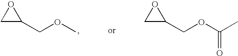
C1C(COC)O1.C1C(COC(C)=O)O1
